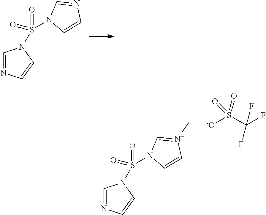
C1=NC=CN1S(=O)(=O)N1C=NC=C1.C1=NC=CN1S(=O)(=O)N1C=[N+](C)C=C1.[-O]S(C(F)(F)F)(=O)=O
